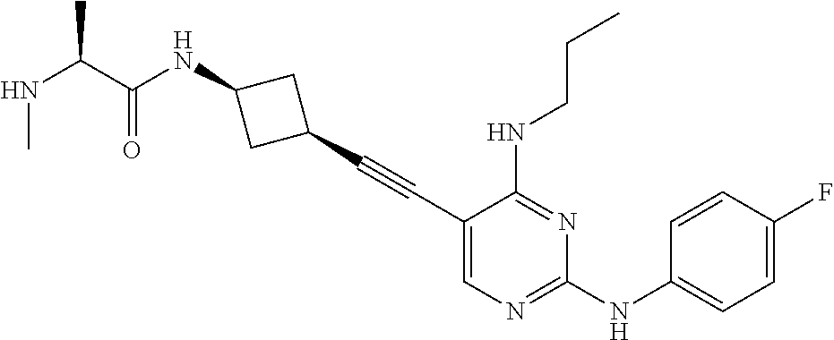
C1(C#CC2CC(NC(C(NC)C)=O)C2)=CN=C(NC2=CC=C(F)C=C2)N=C1NCCC
